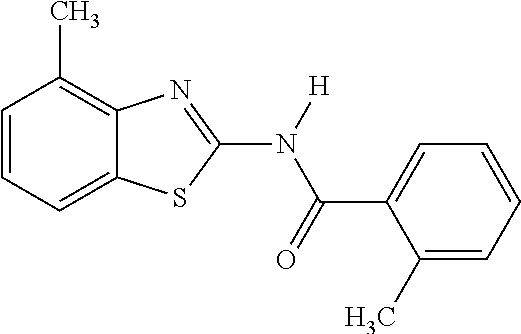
C1=CC=C2C(=C1C)N=C(N(C(C1=CC=CC=C1C)=O)[H])S2
